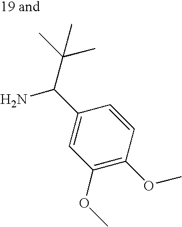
C1=C(C(C(C)(C)C)N)C=CC(OC)=C1OC
